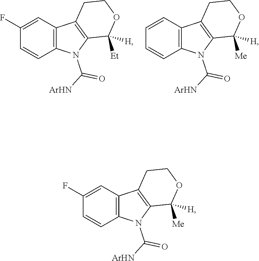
C1=C(F)C=CC2=C1C1=C(N2C([ArHN])=O)C([Et])([H])OCC1.C1=CC=CC2=C1C1=C(N2C([ArHN])=O)C([Me])([H])OCC1.C1=C(F)C=CC2=C1C1=C(N2C([ArHN])=O)C([Me])([H])OCC1
